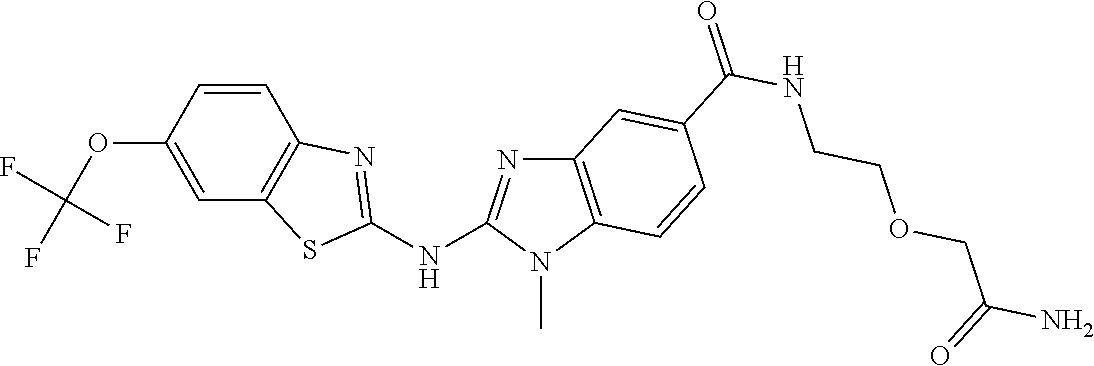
C1(OC(F)(F)F)=CC2=C(C=C1)N=C(NC1=NC3=C(N1C)C=CC(C(NCCOCC(N)=O)=O)=C3)S2
